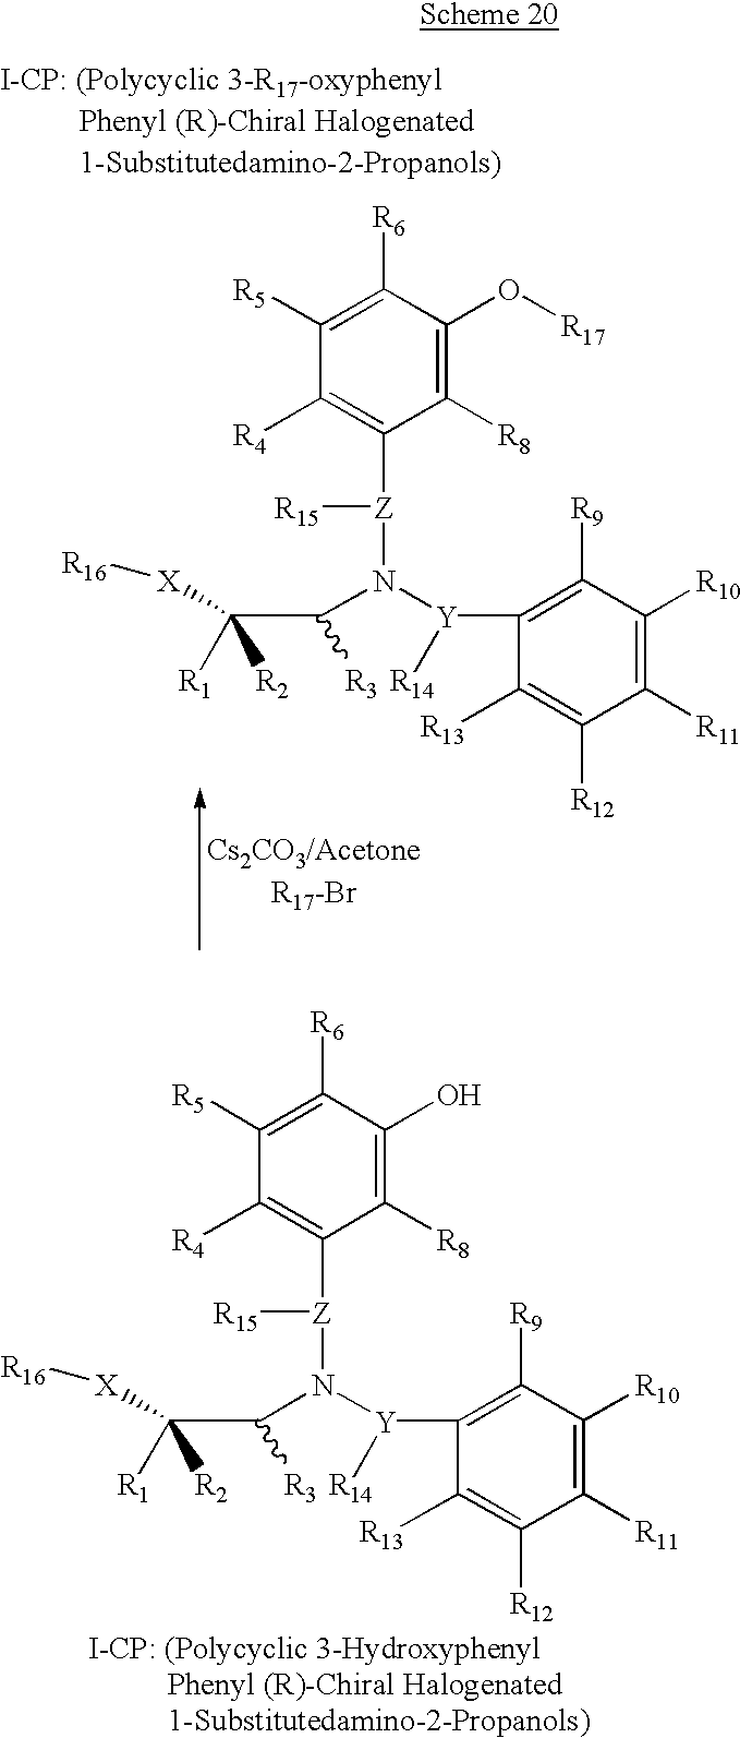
C1([R5])=C([R6])C(O[R17])=C([R8])C([Z](N(C(C([X][R16])([R1])[R2])[R3])[Y]([R14])C2=C([R9])C([R10])=C([R11])C([R12])=C2[R13])[R15])=C1[R4].C1([R5])=C([R6])C(O)=C([R8])C([Z](N(C(C([X][R16])([R1])[R2])[R3])[Y]([R14])C2=C([R9])C([R10])=C([R11])C([R12])=C2[R13])[R15])=C1[R4]
